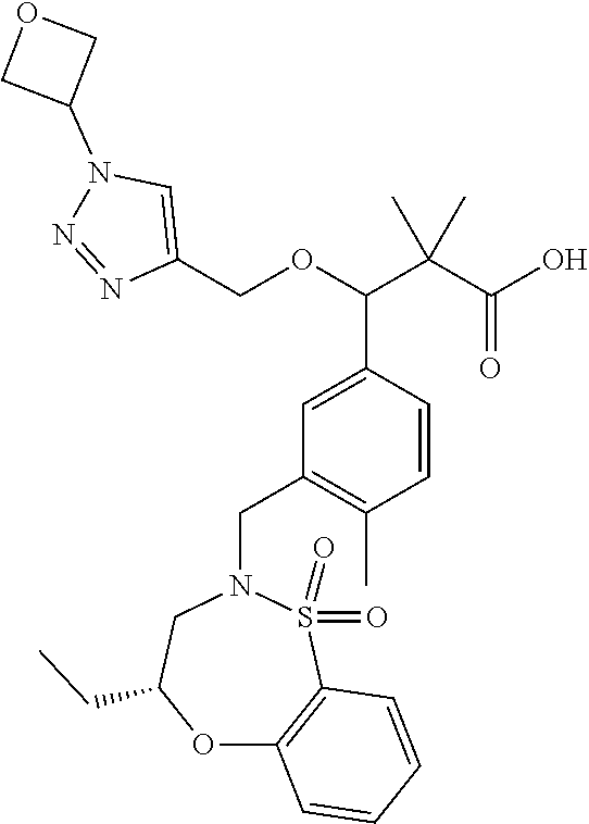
C1(COC(C(C(O)=O)(C)C)C2=CC(CN3CC(CC)OC4=C(S3(=O)=O)C=CC=C4)=C(C)C=C2)=CN(C2COC2)N=N1
